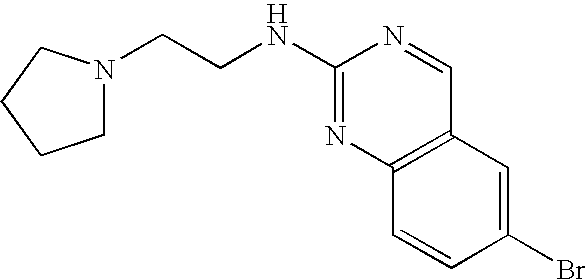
C1(NCCN2CCCC2)=NC2=C(C=N1)C=C(Br)C=C2
